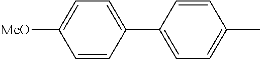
C1=C([MeO])C=CC(C2=CC=C(C)C=C2)=C1
